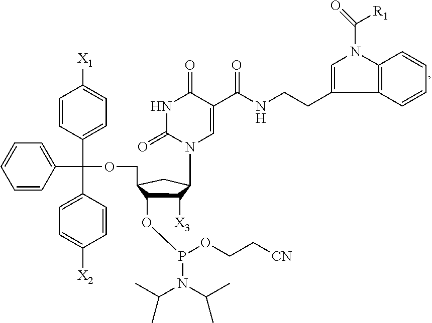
C1=CC=CC(C(OCC2C(OP(N(C(C)C)C(C)C)OCC[CN])C([X3])C(N3C(=O)NC(=O)C(C(NCCC4=CN(C(=O)[R1])C5=C4C=CC=C5)=O)=C3)C2)(C2=CC=C([X1])C=C2)C2=CC=C([X2])C=C2)=C1
